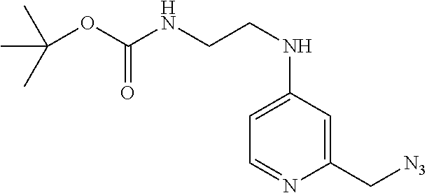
C(CNC(OC(C)(C)C)=O)NC1=CC=NC(C[N3])=C1
